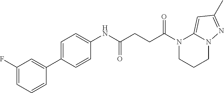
N1(C(=O)CCC(=O)NC2=CC=C(C3=CC(F)=CC=C3)C=C2)CCCN2C1=CC(C)=N2
